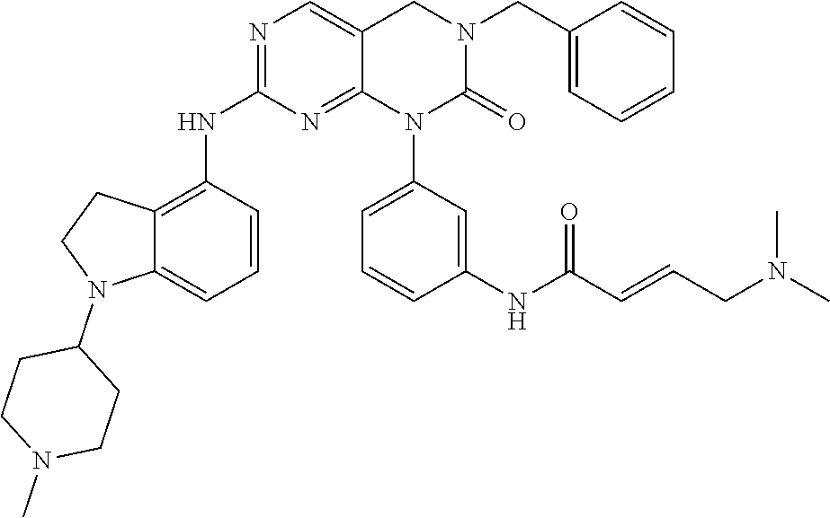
N(C1=NC=C2C(=N1)N(C1=CC=CC(NC(C=CCN(C)C)=O)=C1)C(=O)N(CC1=CC=CC=C1)C2)C1=C2C(=CC=C1)N(C1CCN(C)CC1)CC2
